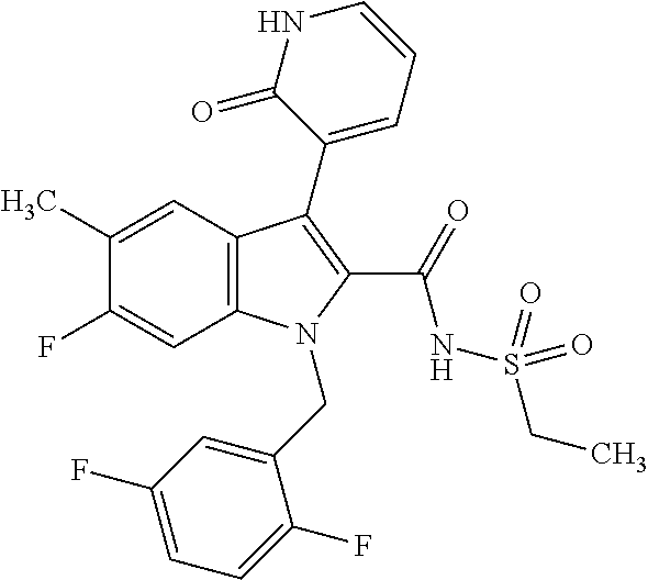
C1(C)=CC2=C(C=C1F)N(CC1=CC(F)=CC=C1F)C(C(NS(CC)(=O)=O)=O)=C2C1=CC=CNC1=O
